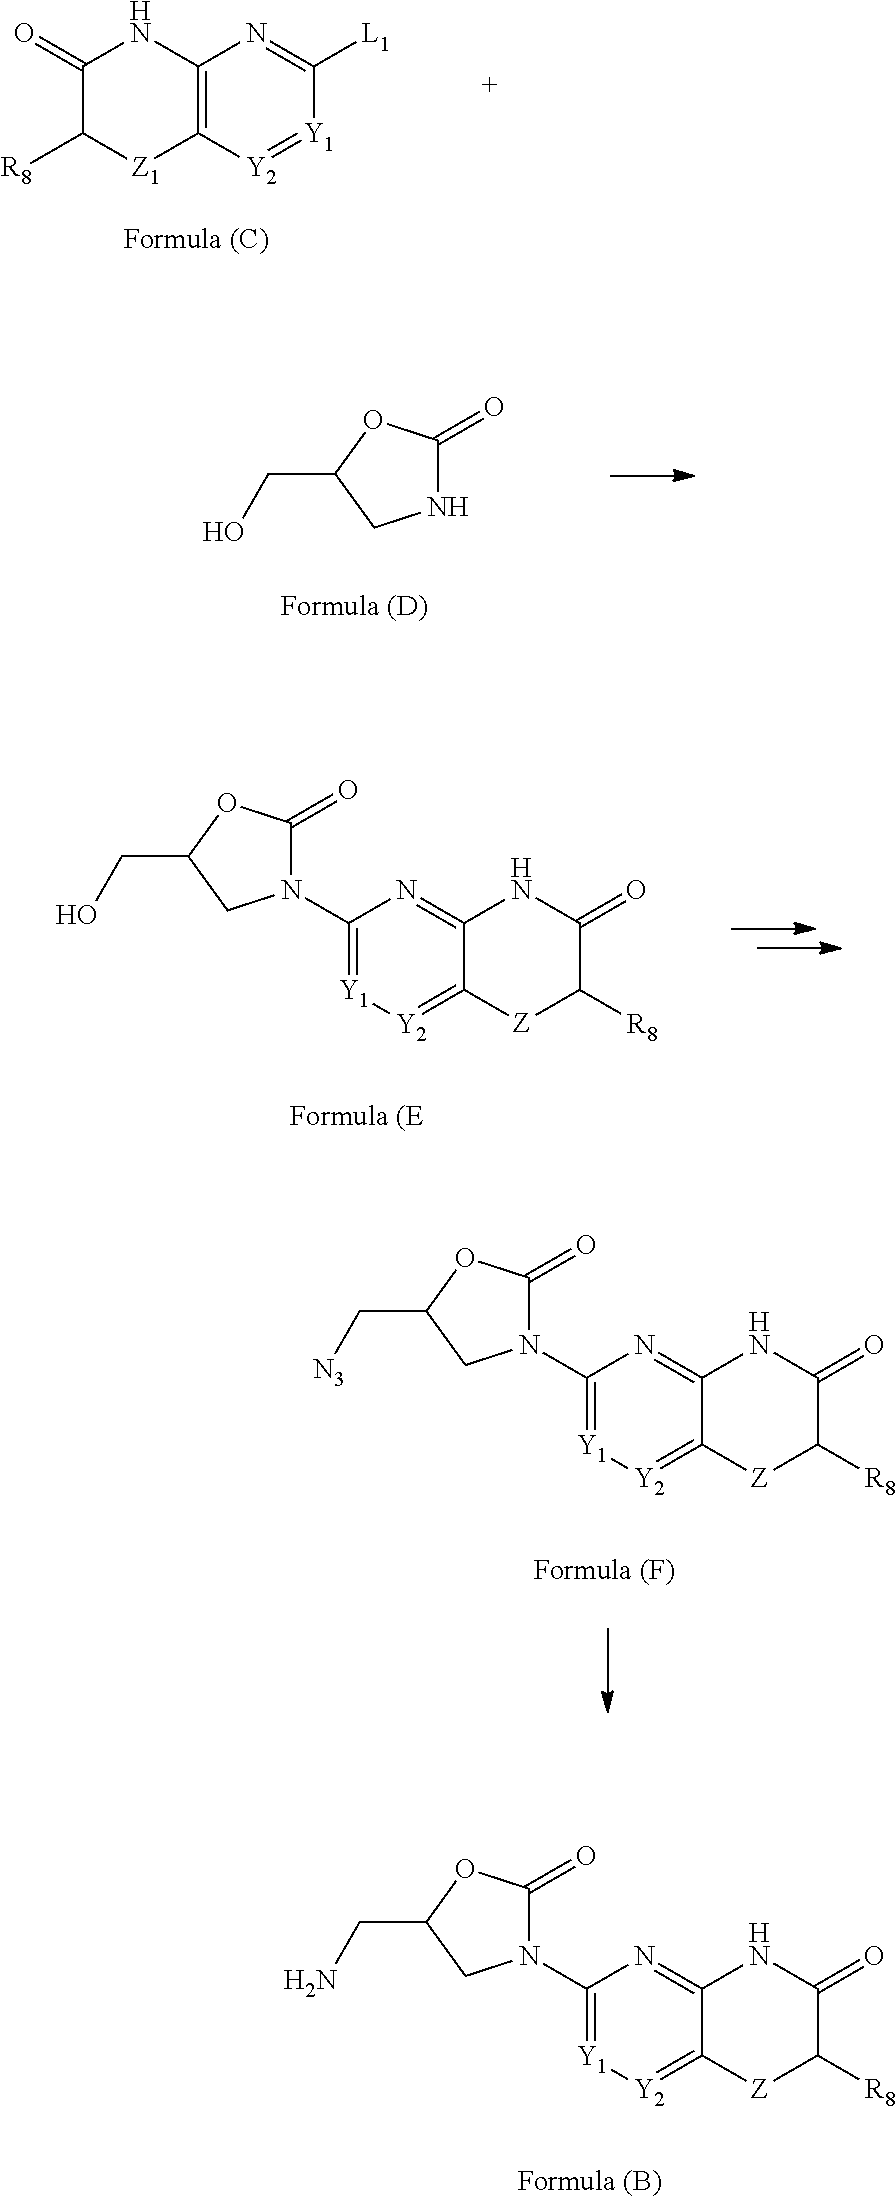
C12=C([Y2]=[Y1]C([L1])=N1)[Z1]C([R8])C(=O)N2.N1C(=O)OC(CO)C1.N1(C2=[Y1][Y2]=C3C(=N2)NC(=O)C([R8])[Z]3)C(=O)OC(CO)C1.N1(C2=[Y1][Y2]=C3C(=N2)NC(=O)C([R8])[Z]3)C(=O)OC(C[N3])C1.N1(C2=[Y1][Y2]=C3C(=N2)NC(=O)C([R8])[Z]3)C(=O)OC(CN)C1
